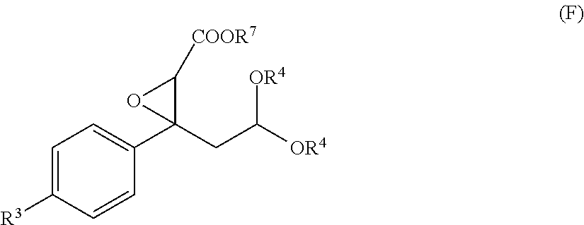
C1=C([R3])C=CC(C2(CC([OR4])[OR4])C([COOR7])O2)=C1
